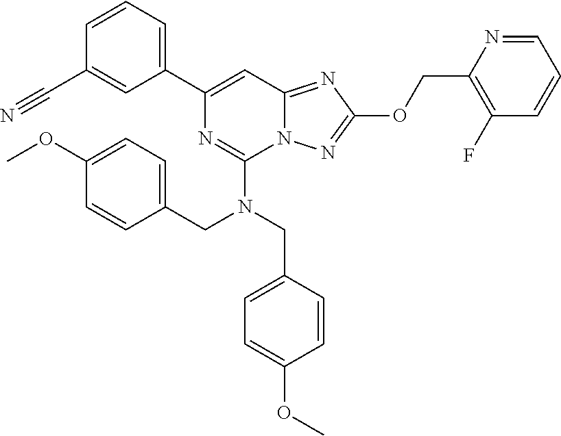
C1=CC=C(C2=CC3=NC(OCC4=C(F)C=CC=N4)=NN3C(N(CC3=CC=C(OC)C=C3)CC3=CC=C(OC)C=C3)=N2)C=C1C#N
